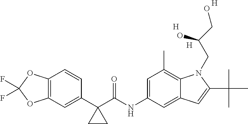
C1(C2(C(NC3=CC(C)=C4C(=C3)C=C(C(C)(C)C)N4CC(CO)O)=O)CC2)=CC2=C(C=C1)OC(F)(F)O2.[H].[H].[H]
